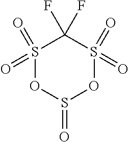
S1(=O)(=O)OS(=O)OS(=O)(=O)C1(F)F
